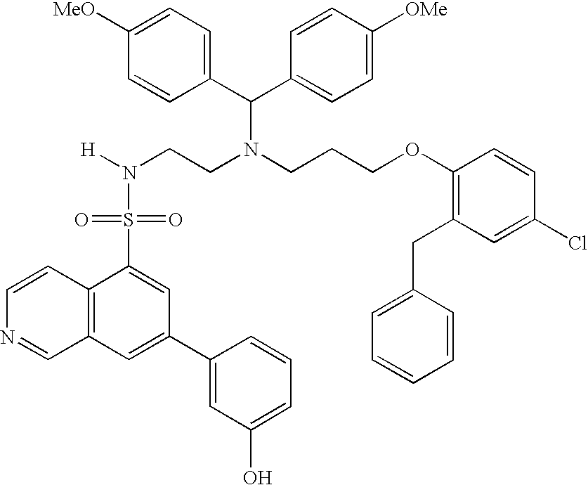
N(CCN(CCCOC1=C(CC2=CC=CC=C2)C=C(Cl)C=C1)C(C1=CC=C([OMe])C=C1)C1=CC=C([MeO])C=C1)([H])S(=O)(=O)C1=CC(C2=CC(O)=CC=C2)=CC2=C1C=CN=C2
